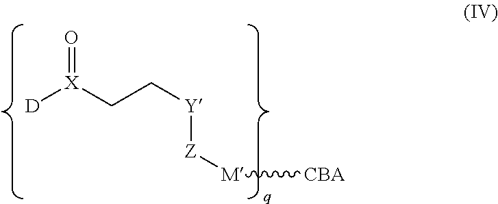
C(C[Y][Z][M][CBA])[X]([D])=O
